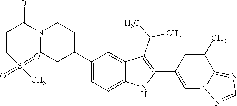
C1(C2CCN(C(CCS(=O)(=O)C)=O)CC2)=CC=C2C(=C1)C(C(C)C)=C(C1=CN3C(=NC=N3)C(C)=C1)N2
